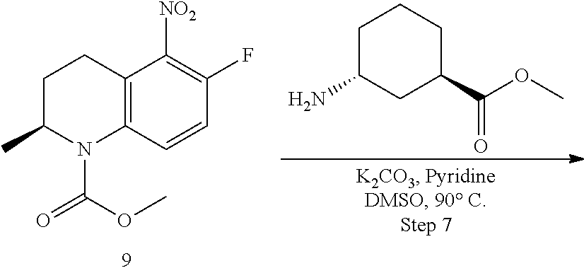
C12=C(CCC(C)N1C(=O)OC)C([NO2])=C(F)C=C2.C1(N)CC(C(OC)=O)CCC1
